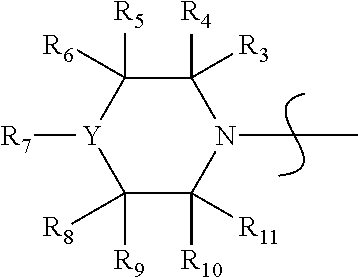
C1([R3])([R4])C([R6])([R5])[Y]([R7])C([R8])([R9])C([R11])([R10])N1CC
